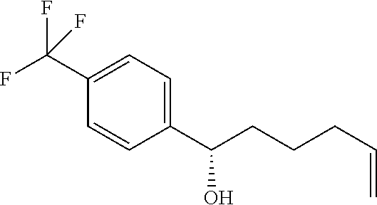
C1(C(CCCC=C)O)=CC=C(C(F)(F)F)C=C1
